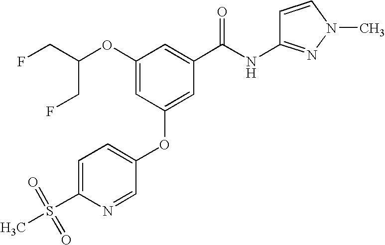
C(C(CF)OC1=CC(OC2=CC=C(S(=O)(=O)C)N=C2)=CC(C(NC2=NN(C)C=C2)=O)=C1)F
